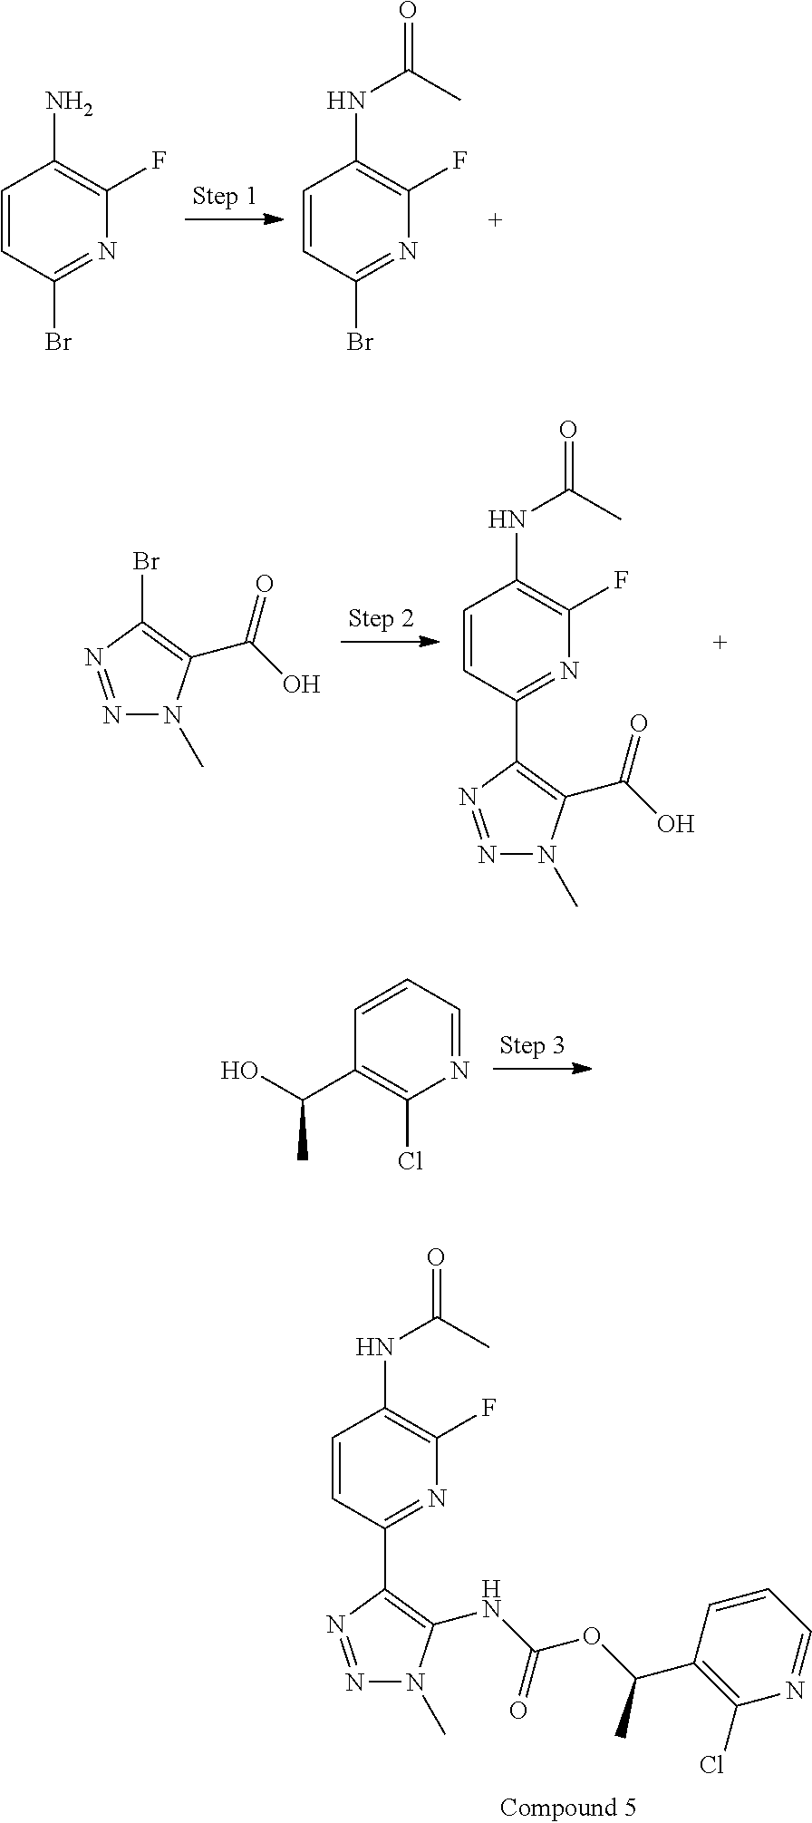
C1=CC(Br)=NC(F)=C1N.C1=CC(Br)=NC(F)=C1NC(=O)C.N1=NC(Br)=C(C(O)=O)N1C.C1=CC(C2=C(C(O)=O)N(C)N=N2)=NC(F)=C1NC(=O)C.OC(C1=C(Cl)N=CC=C1)C.C1=CC(C2=C(NC(OC(C3=C(Cl)N=CC=C3)C)=O)N(C)N=N2)=NC(F)=C1NC(=O)C
